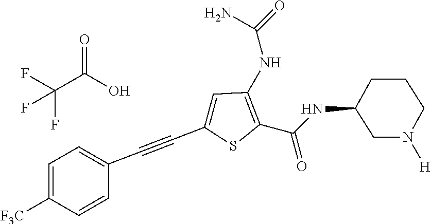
C1(C#CC2=CC=C([F3C])C=C2)=CC(NC(=O)N)=C(C(=O)NC2CN([H])CCC2)S1.C(C(O)=O)(F)(F)F
